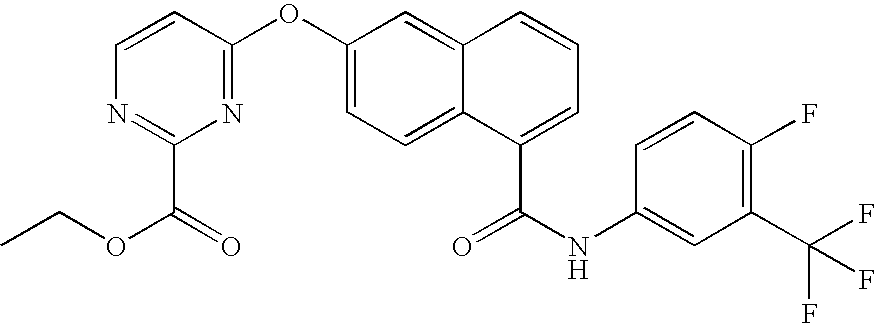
C1(OC2=NC(C(OCC)=O)=NC=C2)=CC=C2C(=C1)C=CC=C2C(NC1=CC(C(F)(F)F)=C(F)C=C1)=O
